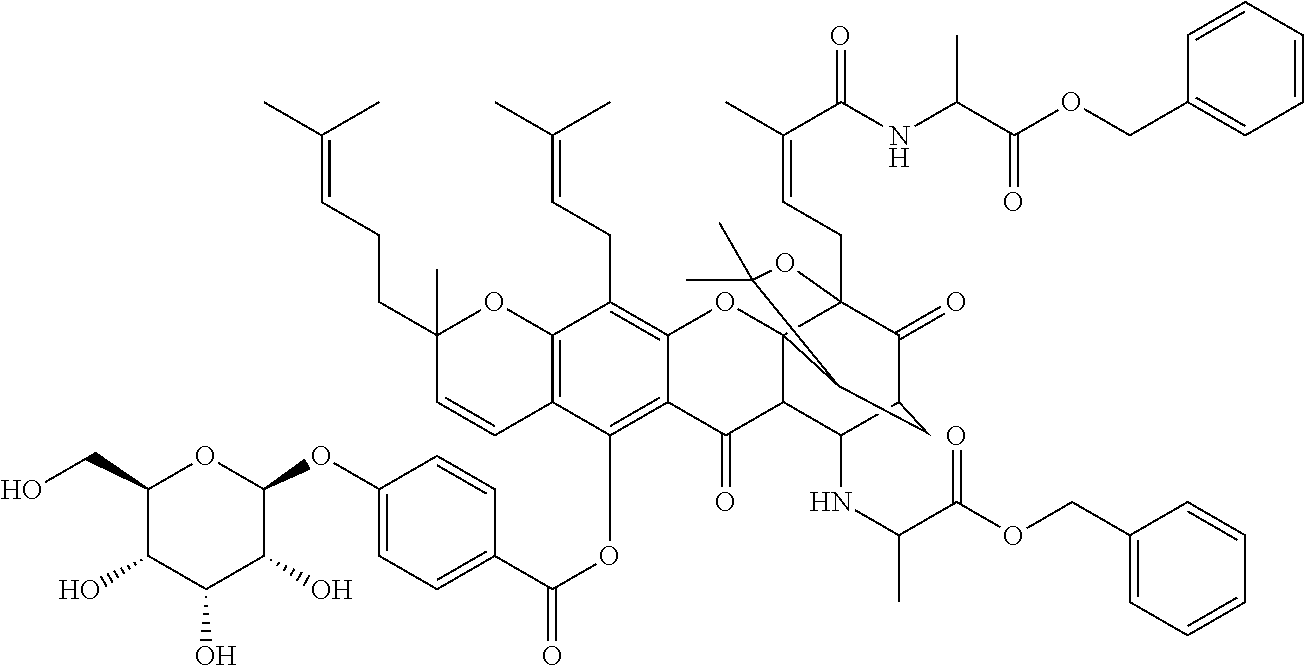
C1(O)C(CO)OC(OC2=CC=C(C(=O)OC3=C4C(=C(CC=C(C)C)C5=C3C=CC(C)(CCC=C(C)C)O5)OC35C(C4=O)C(NC(C(OCC4=CC=CC=C4)=O)C)C4C(=O)C3(CC=C(C)C(=O)NC(C(OCC3=CC=CC=C3)=O)C)OC(C)(C)C5C4)C=C2)C(O)C1O
